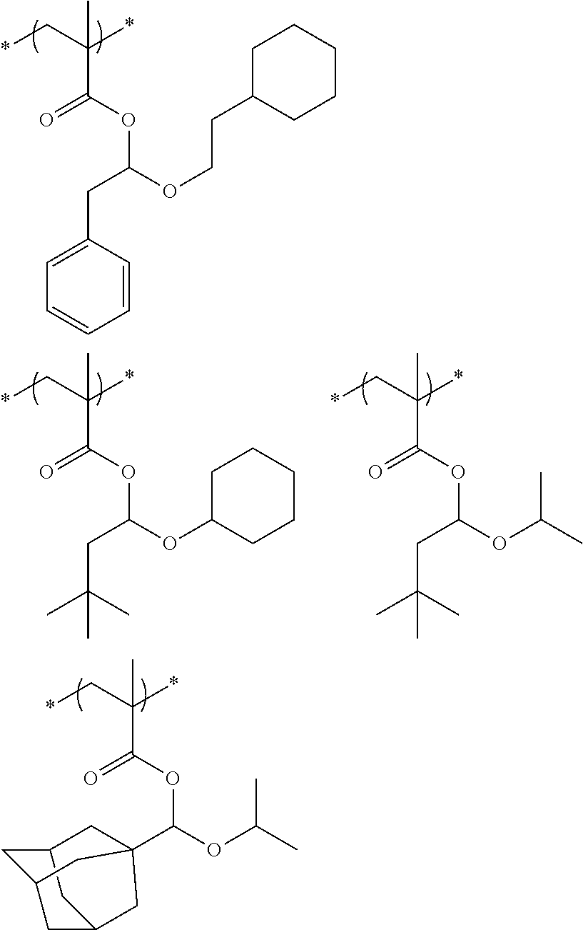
*CC(*)(C(=O)OC(OC(C)C)C12CC3CC(CC(C1)C3)C2)C.*CC(*)(C(=O)OC(OCCC1CCCCC1)CC1=CC=CC=C1)C.*CC(*)(C(=O)OC(OC1CCCCC1)CC(C)(C)C)C.*CC(*)(C(=O)OC(OC(C)C)CC(C)(C)C)C
